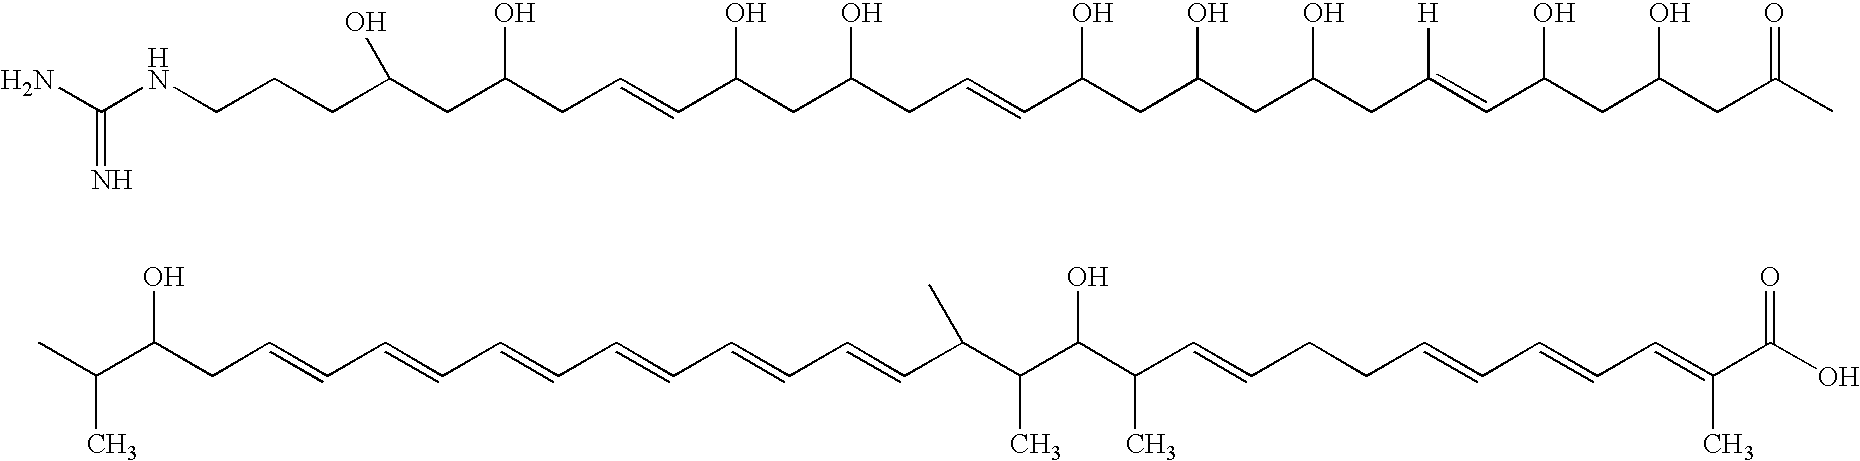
CC(C(O)CC=CC=CC=CC=CC=CC=CC(C(C(C(C=CCCC=CC=CC=C(C(O)=O)C)C)O)C)C)C.NC(NCCCC(CC(CC=CC(CC(CC=CC(CC(CC(CC(=CC(CC(CC(C)=O)O)O)[H])O)O)O)O)O)O)O)=N
